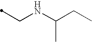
C(NC(CC)C)C
